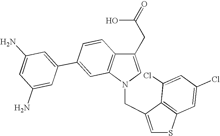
C1(CC(O)=O)=CN(CC2=CSC3=C2C(Cl)=CC(Cl)=C3)C2=C1C=CC(C1=CC(N)=CC(N)=C1)=C2
